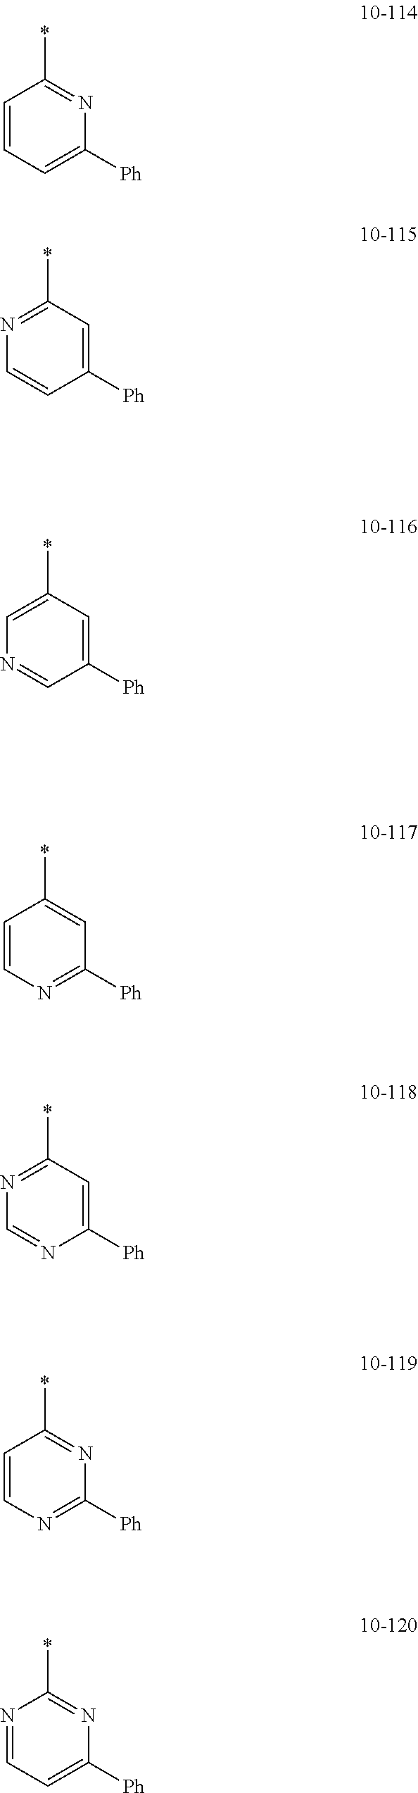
C1=C(*)C=C([Ph])C=N1.N1=C(*)C=C([Ph])C=C1.C1=CN=C([Ph])C=C1*.N1=C(*)C=C([Ph])N=C1.C1=CN=C([Ph])N=C1*.N1=CC=C([Ph])N=C1*.C1=CC=C([Ph])N=C1*
